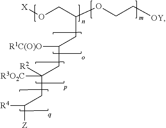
[X]OCC(OCC[OY])CC([R1C(O)O])CC(CC([R4])[Z])([R2])[R3O2C]
